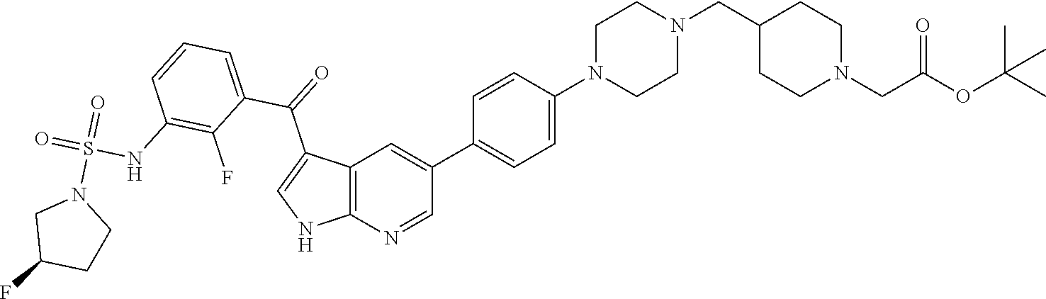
C12=C(N=CC(C3=CC=C(N4CCN(CC5CCN(CC(OC(C)(C)C)=O)CC5)CC4)C=C3)=C1)NC=C2C(=O)C1=CC=CC(NS(=O)(N2CC(F)CC2)=O)=C1F
